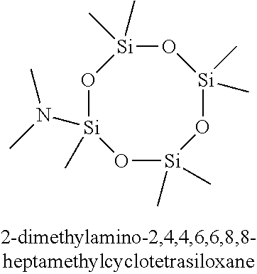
O1[Si](C)(N(C)C)O[Si](C)(C)O[Si](C)(C)O[Si]1(C)C
